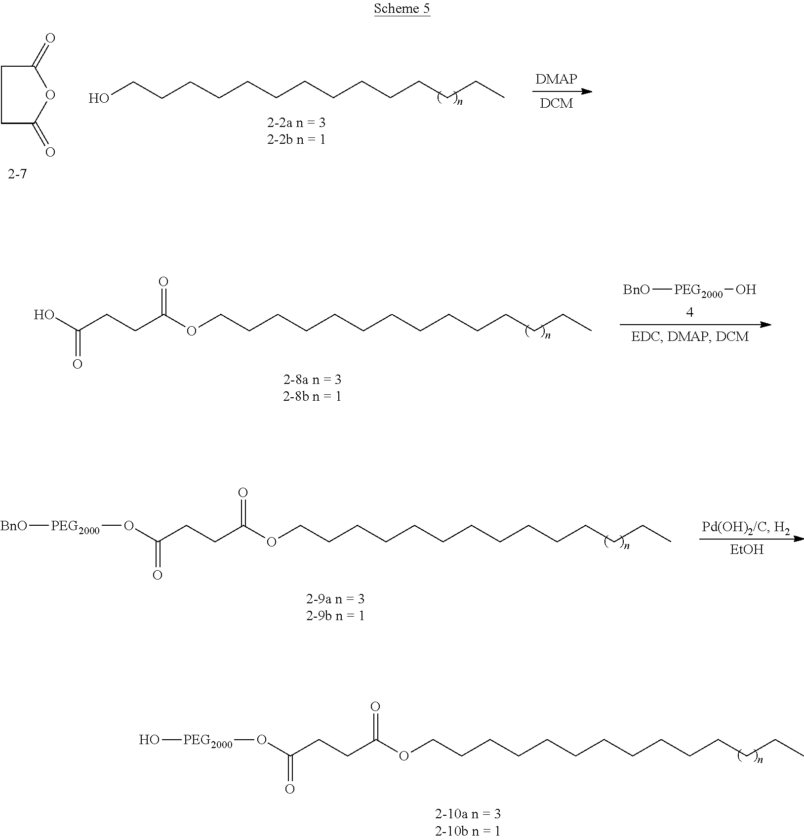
C1C(=O)OC(=O)C1.OCCCCCCCCCCCCCC.CCCCCCCCCCCCCCOC(CCC(O)=O)=O.[BnO][PEG2000]O.[EtOH].CCCCCCCCCCCCCCOC(CCC(O[PEG2000][BnO])=O)=O.CCCCCCCCCCCCCCOC(CCC(O[PEG2000]O)=O)=O
